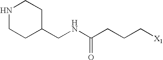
N1CCC(CNC(CCC[X1])=O)CC1
